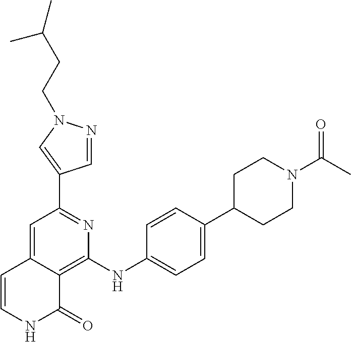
C1(C2=CN(CCC(C)C)N=C2)=NC(NC2=CC=C(C3CCN(C(C)=O)CC3)C=C2)=C2C(=C1)C=CNC2=O
